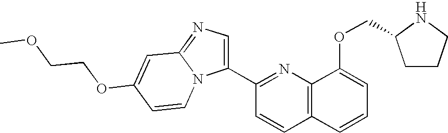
C12=C(N=C(C3=CN=C4N3C=CC(OCCOC)=C4)C=C1)C(OCC1CCCN1)=CC=C2
